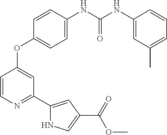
C1(OC2=CC(C3=CC(C(OC)=O)=CN3)=NC=C2)=CC=C(NC(NC2=CC(C)=CC=C2)=O)C=C1
